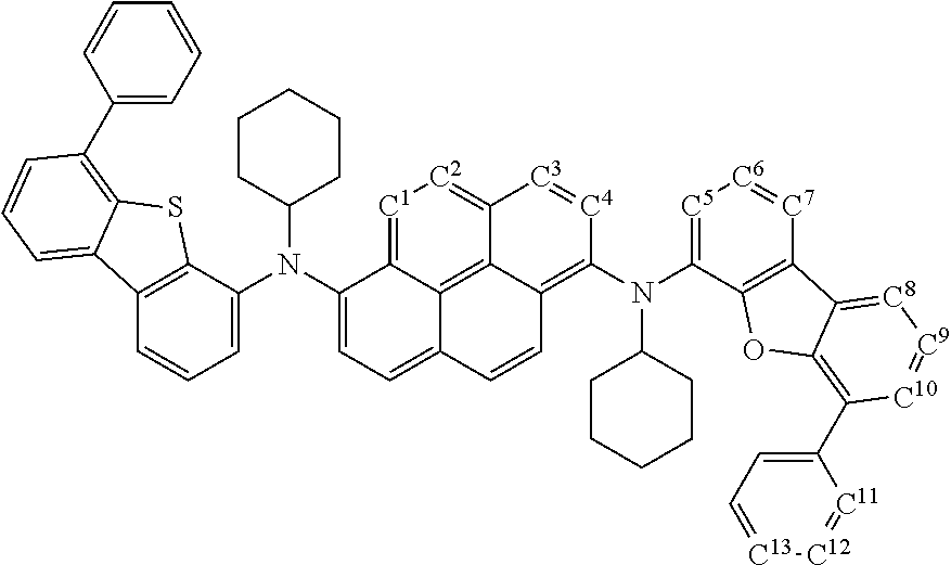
N(C1=CC=C2C3=C4C(=C(N(C5=[C5][C6]=[C7]C6=C5OC5=C(C7=CC=[C13][C12]=[C11]7)[C10]=[C9][C8]=C65)C5CCCCC5)[C4]=[C3]C4=[C2][C1]=C13)C=C2)(C1=CC=CC2=C1SC1=C(C3=CC=CC=C3)C=CC=C21)C1CCCCC1
